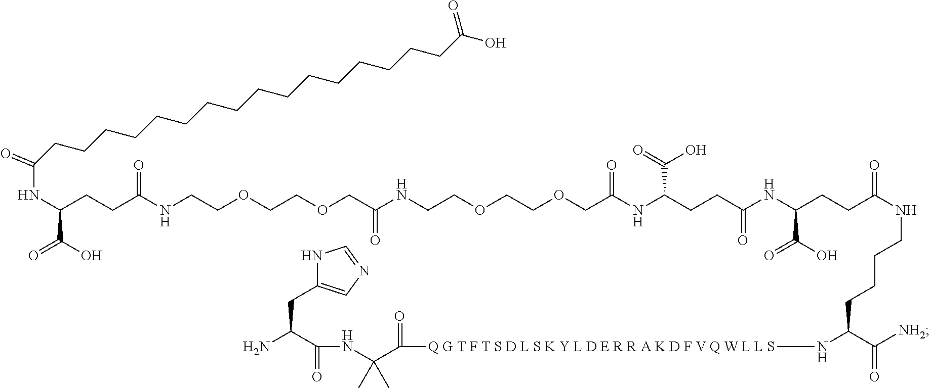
[Q G T F T S D L S K Y L D E R R A K D F V Q W L L S](NC(C(=O)[NH2])CCCCNC(CCC(NC(CCC(NC(COCCOCCNC(COCCOCCNC(CCC(C(=O)O)NC(CCCCCCCCCCCCCCCCC(O)=O)=O)=O)=O)=O)C(O)=O)=O)C(=O)O)=O)C(C(NC(C(N)CC1=CN=CN1)=O)(C)C)=O
